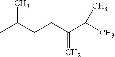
CC(CCC(C(C)C)=C)C
